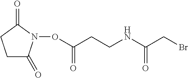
C1C(=O)N(OC(=O)CCNC(=O)CBr)C(=O)C1
